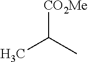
[CO2Me]C(C)C
